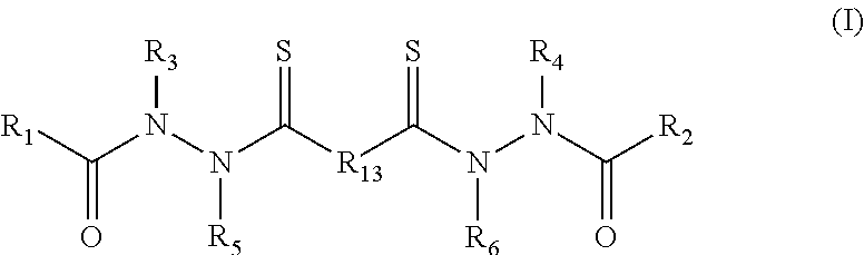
[R1]C(N(N(C([R13]C(N(N(C([R2])=O)[R4])[R6])=S)=S)[R5])[R3])=O
